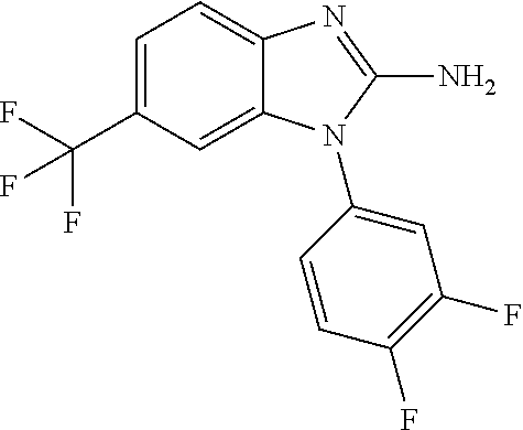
C1=C(C(F)(F)F)C=C2C(=C1)N=C(N)N2C1=CC(F)=C(F)C=C1
